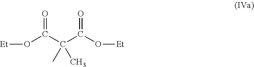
O=C(C(C(O[Et])=O)(C)C)O[Et]
